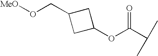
[MeO]OCC1CC(OC(C(C)C)=O)C1
